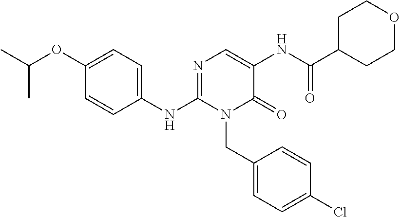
C1(OC(C)C)=CC=C(NC2=NC=C(NC(C3CCOCC3)=O)C(=O)N2CC2=CC=C(Cl)C=C2)C=C1
